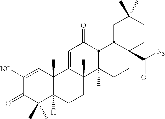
C1([NC])=CC2(C)C([H])(C(C)(C)C1=O)CCC1(C)C2=CC(=O)C2C1(C)CCC1(C(=O)[N3])CCC(C)(C)CC12
